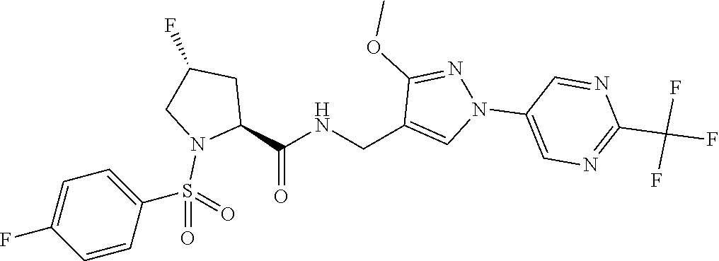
C(C1=CN(C2=CN=C(C(F)(F)F)N=C2)N=C1OC)NC(C1CC(F)CN1S(=O)(=O)C1=CC=C(F)C=C1)=O
